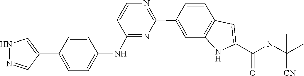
N(C(C1=CC2=C(N1)C=C(C1=NC=CC(NC3=CC=C(C4=CNN=C4)C=C3)=N1)C=C2)=O)(C(C)([CN])C)C
